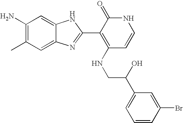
C1=C2C(=CC(N)=C1C)NC(C1=C(NCC(C3=CC=CC(Br)=C3)O)C=CNC1=O)=N2
